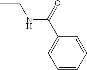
CCNC(C1=CC=CC=C1)=O
